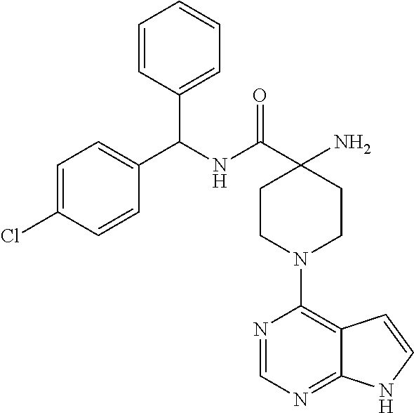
C1=CC(C(NC(C2(N)CCN(C3=C4C(=NC=N3)NC=C4)CC2)=O)C2=CC=C(Cl)C=C2)=CC=C1
